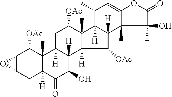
C12C(CC3([H])C(C)(C1[OAc])C1([H])C([H])(C(O)C3=O)C3([H])C(C)(C([OAc])C1)C1([H])C([H])(C3[OAc])C3(C)C(=CC1C)OC(=O)C3(C)O)O2
